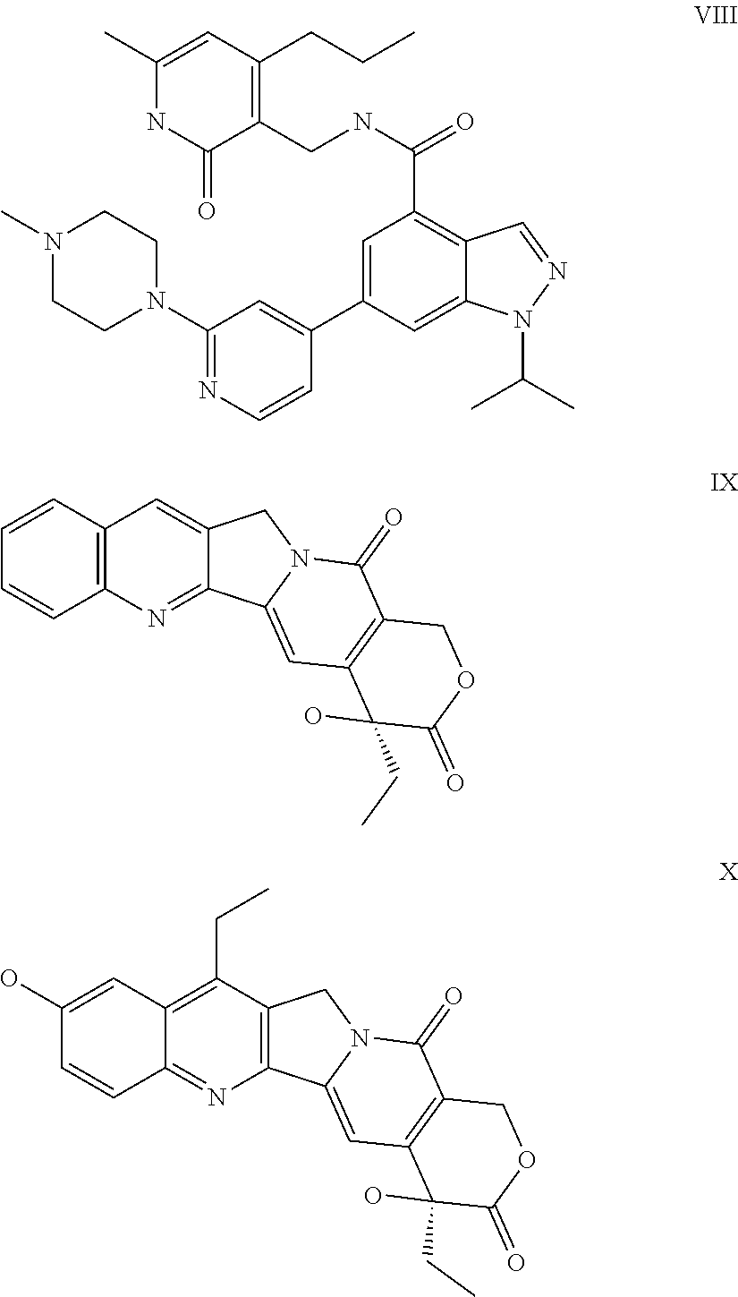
C1(N2CCN(C)CC2)=NC=CC(C2=CC(C(=O)NCC3=C(CCC)C=C(C)NC3=O)=C3C(=C2)N(C(C)C)N=C3)=C1.C1=CC2=C(C=C1)C=C1C(=N2)C2=CC3=C(C(=O)N2C1)COC(=O)C3(O)CC.C1=CC2=NC3=C(C(CC)=C2C=C1O)CN1C3=CC2=C(C1=O)COC(=O)C2(O)CC
